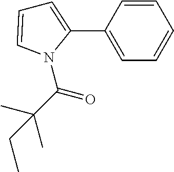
N1(C(C(C)(C)CC)=O)C(C2=CC=CC=C2)=CC=C1
